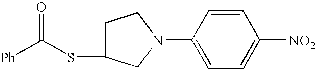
C1C(SC([Ph])=O)CN(C2=CC=C([NO2])C=C2)C1
